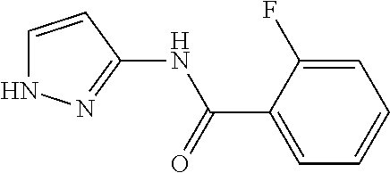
C1=CC(NC(C2=CC=CC=C2F)=O)=NN1
